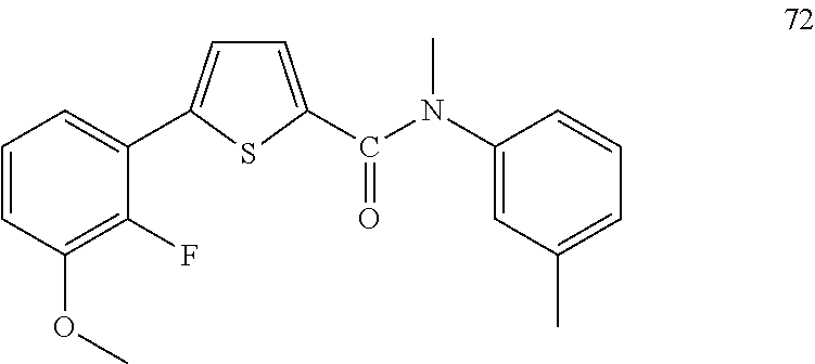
C1=C(C(N(C2=CC(C)=CC=C2)C)=O)SC(C2=CC=CC(OC)=C2F)=C1
